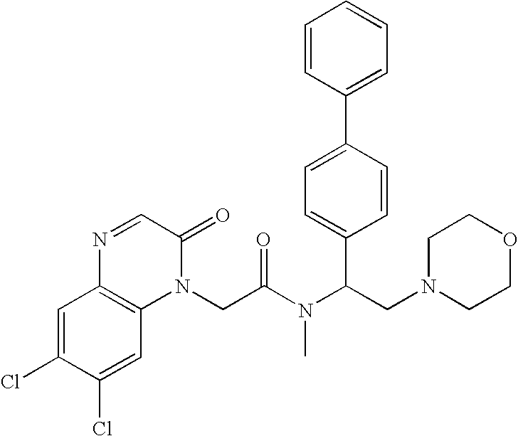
C1=C(Cl)C(Cl)=CC2=C1N=CC(=O)N2CC(N(C(CN1CCOCC1)C1=CC=C(C2=CC=CC=C2)C=C1)C)=O
